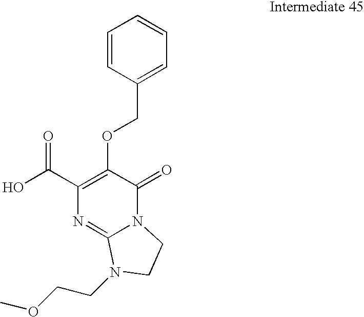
OC(C1=C(OCC2=CC=CC=C2)C(=O)N2C(=N1)N(CCOC)CC2)=O
